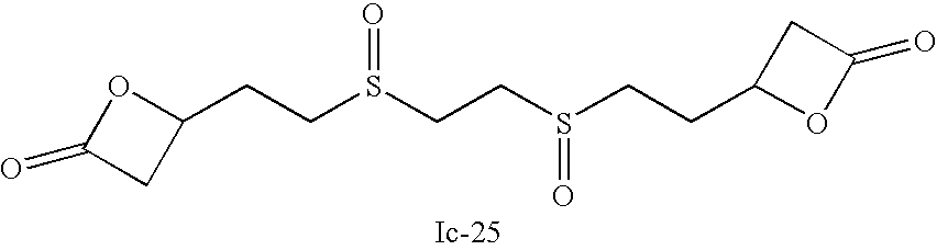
C(CS(CCS(CCC1OC(=O)C1)=O)=O)C1OC(=O)C1
